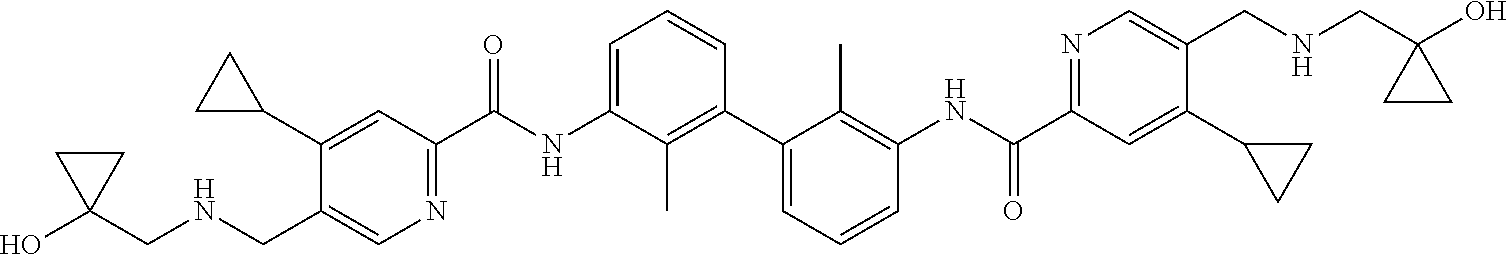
C1(C2CC2)=CC(C(NC2=CC=CC(C3=CC=CC(NC(C4=NC=C(CNCC5(O)CC5)C(C5CC5)=C4)=O)=C3C)=C2C)=O)=NC=C1CNCC1(O)CC1
